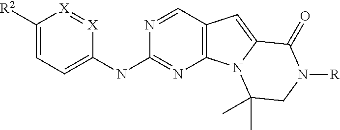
C1([R2])=CC=C(NC2=NC3=C(C=N2)C=C2N3C(C)(C)CN([R])C2=O)[X]=[X]1
